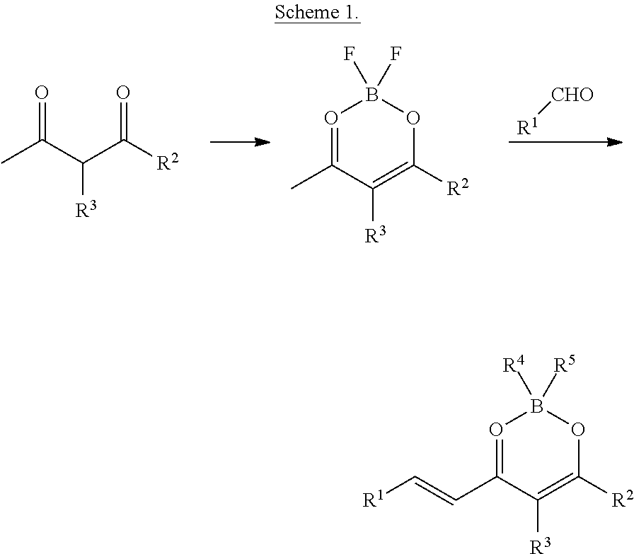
CC(C(C([R2])=O)[R3])=O.O1=C(C)C([R3])=C([R2])OB1(F)F.[R1][CHO].O1=C(C=C[R1])C([R3])=C([R2])OB1([R4])[R5]
